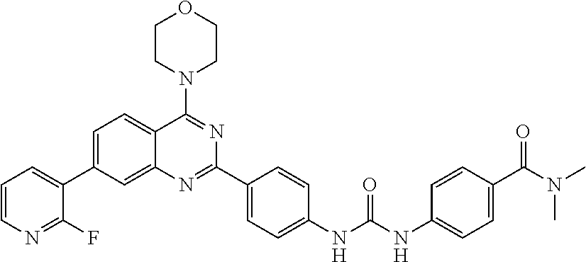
C1=C(C2=CC=CN=C2F)C=C2C(=C1)C(N1CCOCC1)=NC(C1=CC=C(NC(NC3=CC=C(C(N(C)C)=O)C=C3)=O)C=C1)=N2
